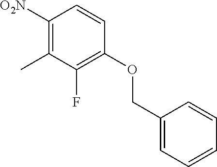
C1([O2N])=C(C)C(F)=C(OCC2=CC=CC=C2)C=C1
